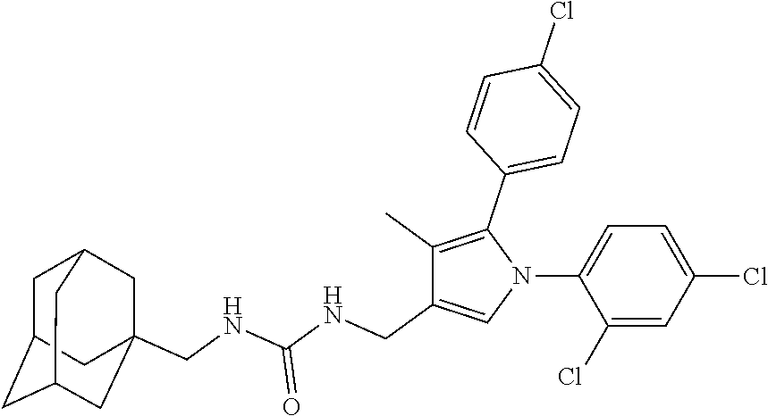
C1(Cl)=CC(Cl)=CC=C1N1C=C(CNC(NCC23CC4CC(CC(C2)C4)C3)=O)C(C)=C1C1=CC=C(Cl)C=C1
